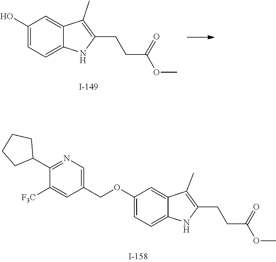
OC1=CC=C2C(=C1)C(C)=C(CCC(=O)OC)N2.N1=C(C2CCCC2)C([F3C])=CC(COC2=CC=C3C(=C2)C(C)=C(CCC(=O)OC)N3)=C1
